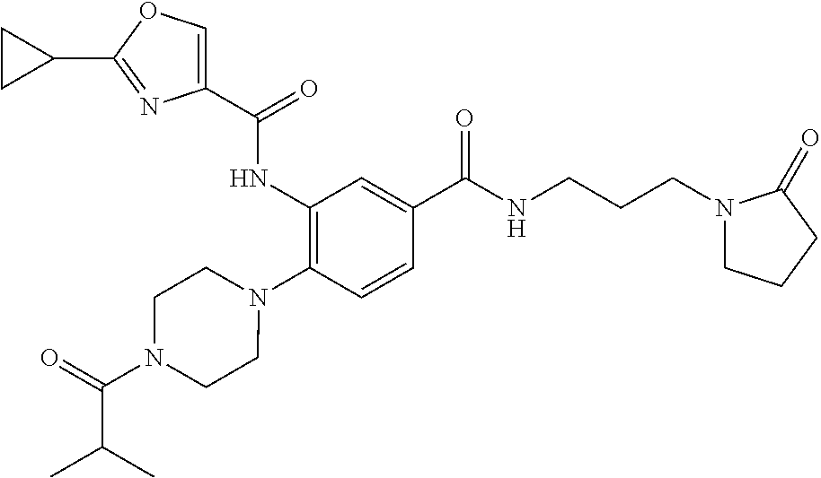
C1(NC(=O)C2=COC(C3CC3)=N2)=C(N2CCN(C(=O)C(C)C)CC2)C=CC(C(=O)NCCCN2CCCC2=O)=C1
